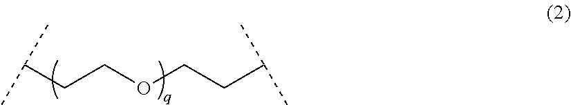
C(COCCC(C)C)C(C)C
